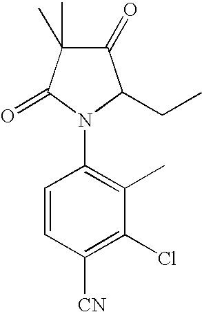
C1=CC([CN])=C(Cl)C(C)=C1N1C(CC)C(=O)C(C)(C)C1=O
